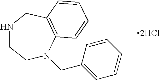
N1CCN(CC2=CC=CC=C2)C2=C(C1)C=CC=C2.[2HCl]
